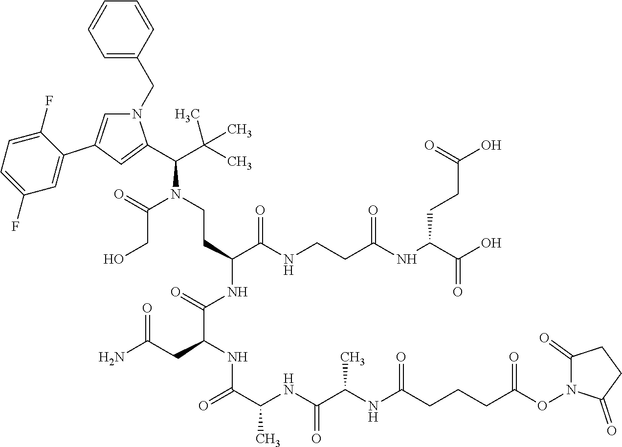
C1=CC(CN2C=C(C3=CC(F)=CC=C3F)C=C2C(C(C)(C)C)N(CCC(C(=O)NCCC(NC(C(O)=O)CCC(=O)O)=O)NC(C(CC(=O)N)NC(=O)C(C)NC(C(NC(CCCC(ON2C(=O)CCC2=O)=O)=O)C)=O)=O)C(CO)=O)=CC=C1
